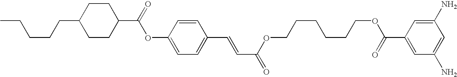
CCCCCC1CCC(C(OC2=CC=C(C=CC(OCCCCCCOC(=O)C3=CC(N)=CC(N)=C3)=O)C=C2)=O)CC1
